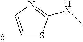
C1=CN=C(NC)S1
